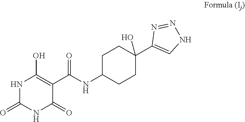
N1C(=O)NC(=O)C(C(NC2CCC(C3=CNN=N3)(O)CC2)=O)=C1O
